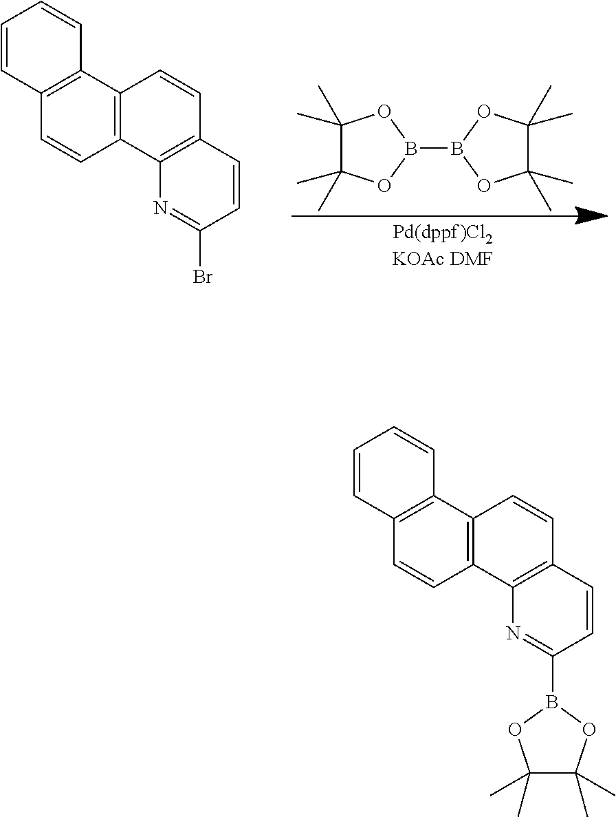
C1=CC2=C(C=C1)C1=C(C=C2)C2=C(C=C1)C=CC(Br)=N2.C1(C)(C)C(C)(C)OB(B2OC(C)(C)C(C)(C)O2)O1.C1=CC2=C(C=C1)C1=C(C=C2)C2=C(C=C1)C=CC(B1OC(C)(C)C(C)(C)O1)=N2
